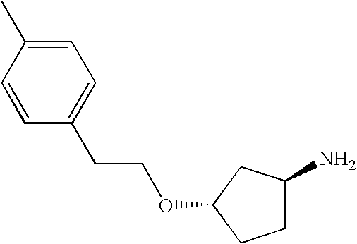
C1=CC(CCOC2CC(N)CC2)=CC=C1C
